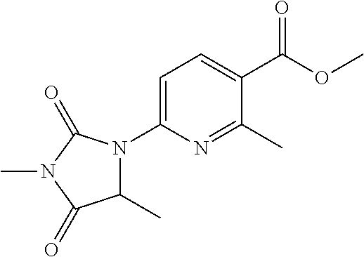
C1=C(N2C(C)C(=O)N(C)C2=O)N=C(C)C(C(OC)=O)=C1
